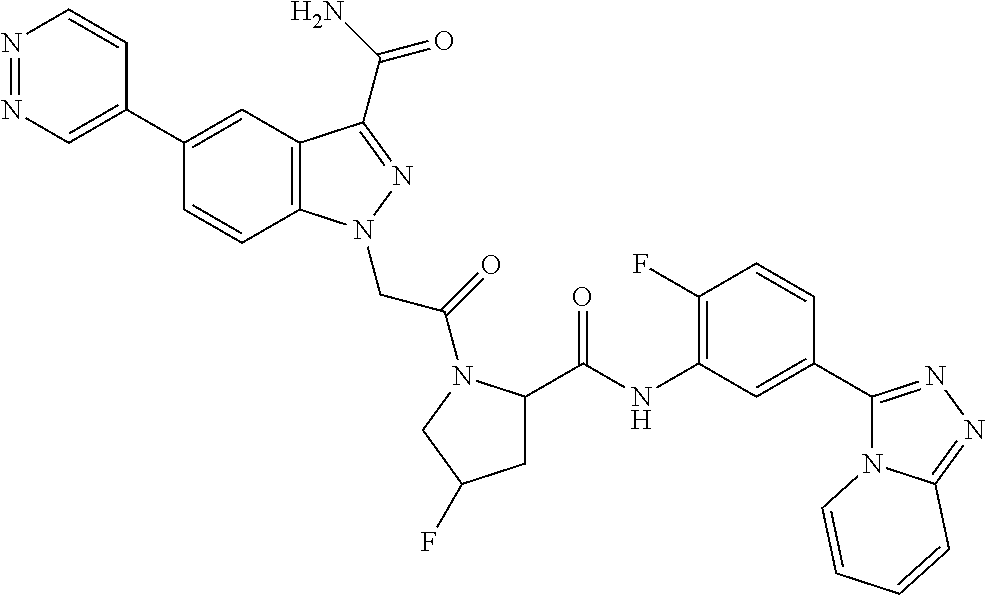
N1=NC=C(C2=CC3=C(C=C2)N(CC(=O)N2C(C(=O)NC4=C(F)C=CC(C5=NN=C6N5C=CC=C6)=C4)CC(F)C2)N=C3C(N)=O)C=C1
